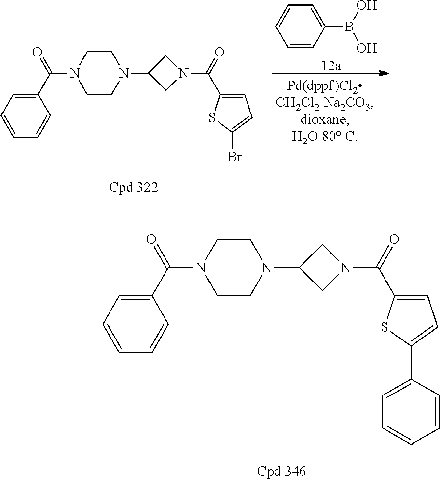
C1(C(N2CCN(C3CN(C(=O)C4=CC=C(Br)S4)C3)CC2)=O)=CC=CC=C1.C1=CC=CC(B(O)O)=C1.C1(C(N2CCN(C3CN(C(=O)C4=CC=C(C5=CC=CC=C5)S4)C3)CC2)=O)=CC=CC=C1
